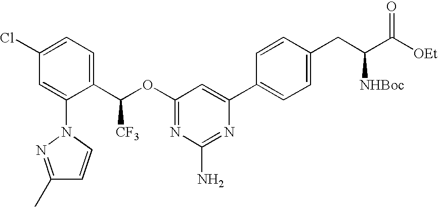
C1(C(OC2=NC(N)=NC(C3=CC=C(CC(C([OEt])=O)[NHBoc])C=C3)=C2)[CF3])=CC=C(Cl)C=C1N1C=CC(C)=N1
